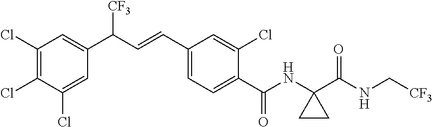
C1=C(Cl)C(Cl)=C(Cl)C=C1C(C=CC1=CC=C(C(=O)NC2(C(NC[CF3])=O)CC2)C(Cl)=C1)[CF3]
